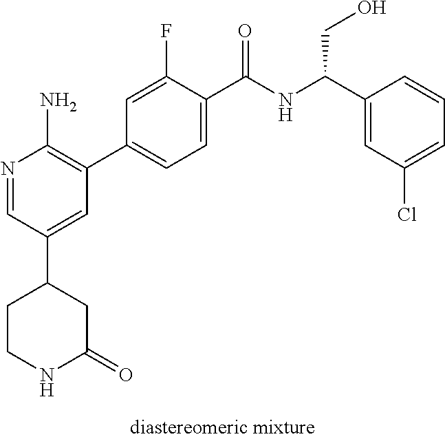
N1=CC(C2CC(=O)NCC2)=CC(C2=CC=C(C(NC(C3=CC(Cl)=CC=C3)CO)=O)C(F)=C2)=C1N
